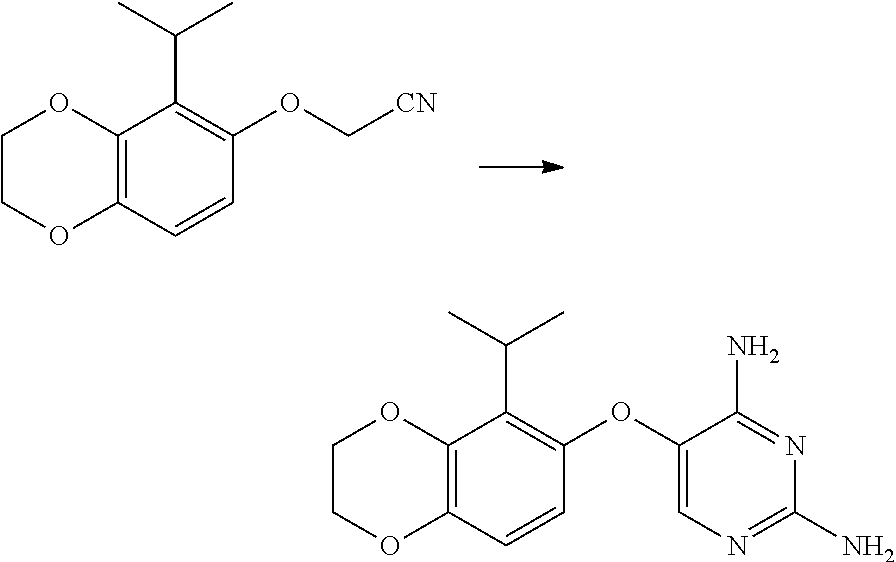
C12=C(C=CC(OC[CN])=C1C(C)C)OCCO2.C12=C(C=CC(OC3=CN=C(N)N=C3N)=C1C(C)C)OCCO2
